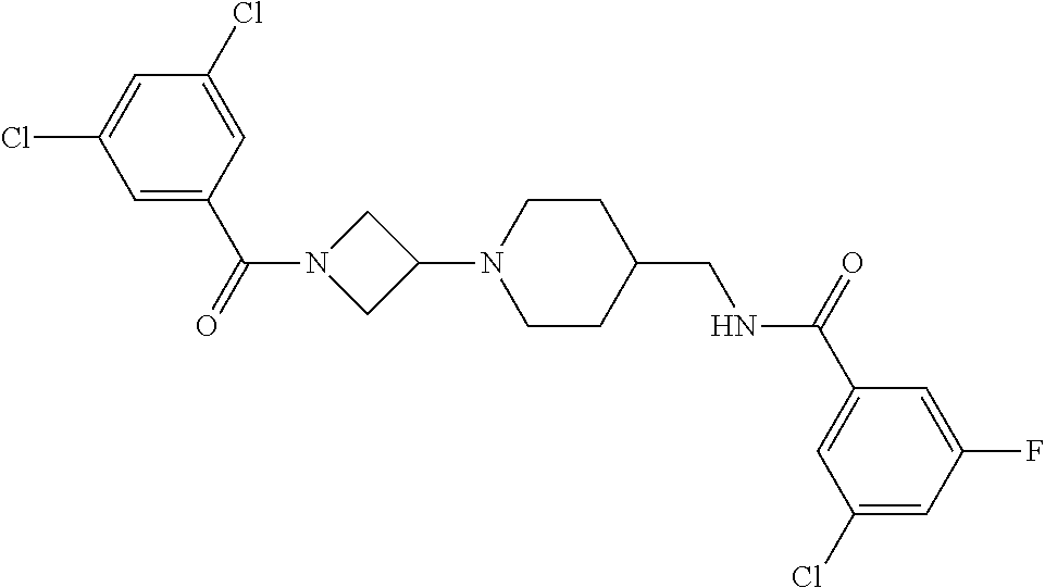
C1(N2CCC(CNC(C3=CC(Cl)=CC(F)=C3)=O)CC2)CN(C(C2=CC(Cl)=CC(Cl)=C2)=O)C1
